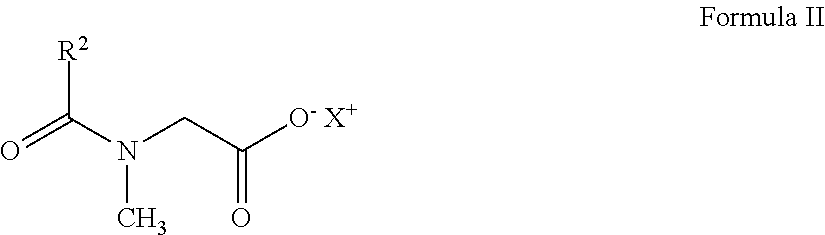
O=C(N(CC([O- X+])=O)C)[R2]
